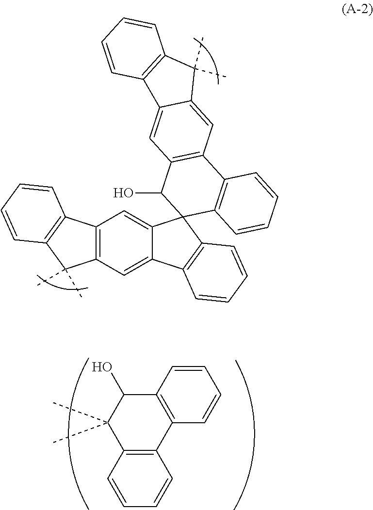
C12=C(C=C3C(=C1)C1(C4=C3C=CC=C4)C3=C(C4=C(C1O)C=C1C(=C4)C(C)(C)C4=C1C=CC=C4)C=CC=C3)C(C)(C)C1=C2C=CC=C1.C12=C(C=CC=C1)C1=C(C(O)C2(C)C)C=CC=C1
